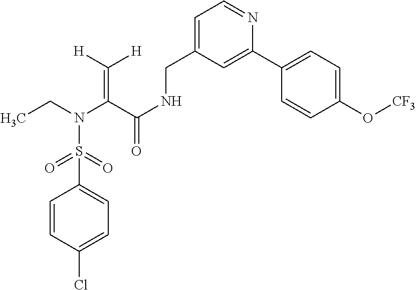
C(=C(C(NCC1=CC=NC(C2=CC=C(O[CF3])C=C2)=C1)=O)N(CC)S(=O)(=O)C1=CC=C(Cl)C=C1)([H])[H]
